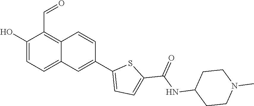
OC1=CC=C2C(=C1C=O)C=CC(C1=CC=C(C(=O)NC3CCN(C)CC3)S1)=C2
